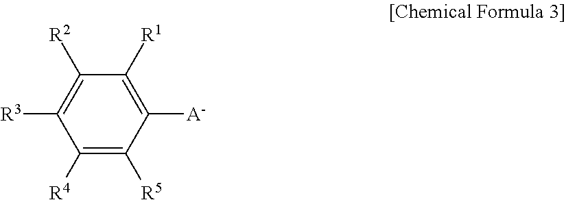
C1([R4])=C([R5])C([A-])=C([R1])C([R2])=C1[R3]
